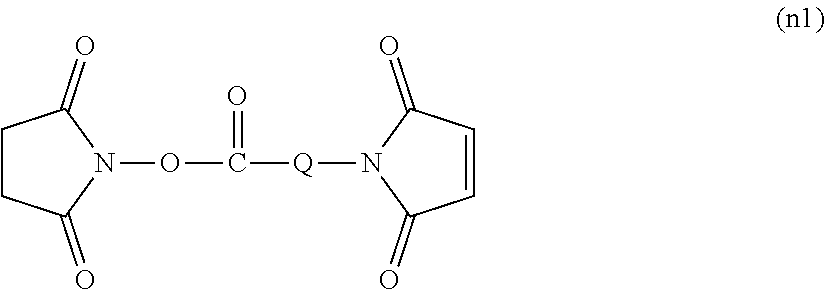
C1=CC(=O)N([Q]C(ON2C(=O)CCC2=O)=O)C1=O
